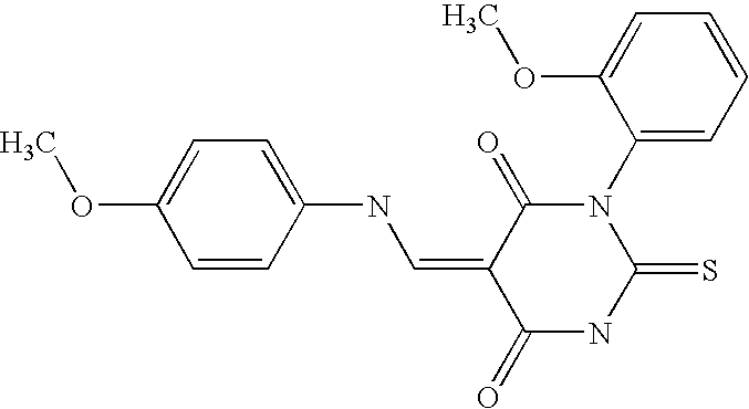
C1=C(NC=C2C(=O)N(C3=CC=CC=C3OC)C(=S)NC2=O)C=CC(OC)=C1
